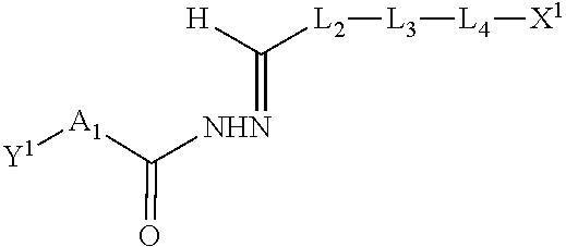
[Y1][A1]C([NHN]=C([L2][L3][L4][X1])[H])=O
